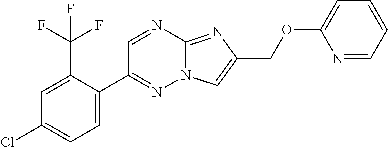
C1=C(C2=NN3C(=NC(COC4=CC=CC=N4)=C3)N=C2)C(C(F)(F)F)=CC(Cl)=C1
